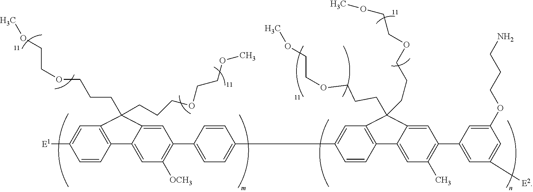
C1([E1])=CC2=C(C=C1)C1=CC([OCH3])=C(C3=CC=C(CC4=CC5=C(C=C4)C4=CC(C)=C(C6=CC([E2])=CC(OCCCN)=C6)C=C4C5(CCCOCCOC)CCCOCCOC)C=C3)C=C1C2(CCCOCCOC)CCCOCCOC
